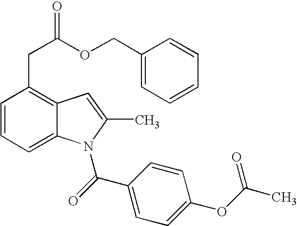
C1=CC=C2C(=C1CC(OCC1=CC=CC=C1)=O)C=C(C)N2C(C1=CC=C(OC(C)=O)C=C1)=O
